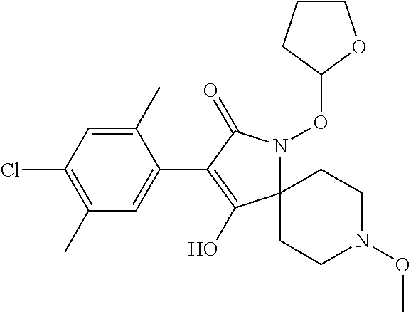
C12(N(OC3CCCO3)C(=O)C(C3=CC(C)=C(Cl)C=C3C)=C1O)CCN(OC)CC2
